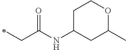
C(C)C(=O)NC1CCOC(C)C1
